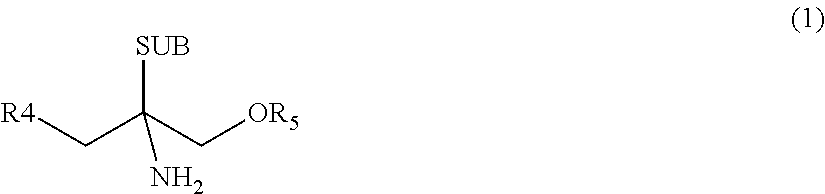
C(C(C[OR5])(N)[SUB])[R4]
